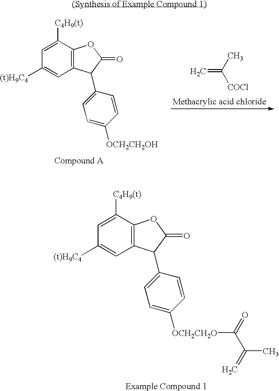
C1([(t)H9C4])=CC2=C(C([C4H9(t)])=C1)OC(=O)C2C1=CC=C([OCH2CH2O]C(=O)C(=C)C)C=C1.C=C(C)[COCl].C1([(t)H9C4])=CC2=C(C([C4H9(t)])=C1)OC(=O)C2C1=CC=C([OCH2CH2OH])C=C1
